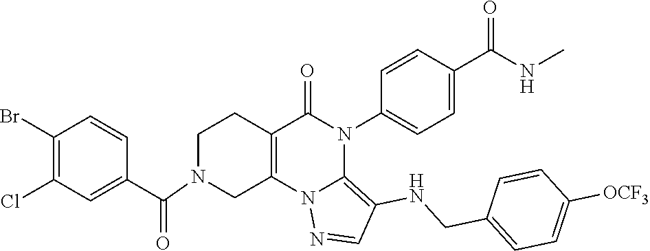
C1(Br)=C(Cl)C=C(C(=O)N2CC3=C(CC2)C(=O)N(C2=CC=C(C(NC)=O)C=C2)C2=C(NCC4=CC=C([OCF3])C=C4)C=NN32)C=C1
